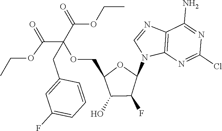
C12=C(N=C(Cl)N=C1N)N(C1OC(COC(C(=O)OCC)(C(=O)OCC)CC3=CC(F)=CC=C3)C(O)C1F)C=N2
